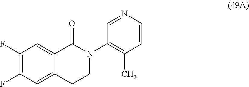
C12=CC(F)=C(F)C=C1C(=O)N(C1=C(C)C=CN=C1)CC2
